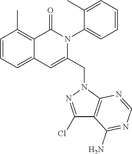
C1=CC=C2C(=C1C)C(=O)N(C1=CC=CC=C1C)C(CN1C3=C(C(N)=NC=N3)C(Cl)=N1)=C2
